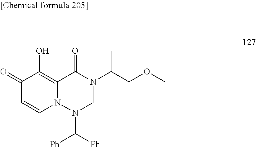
[Ph]C([Ph])N1N2C(=C(O)C(=O)C=C2)C(=O)N(C(COC)C)C1
